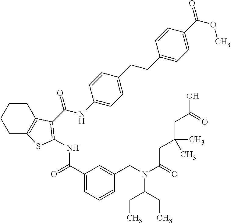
C1(C(=O)NC2=C(C(NC3=CC=C(CCC4=CC=C(C(=O)OC)C=C4)C=C3)=O)C3=C(CCCC3)S2)=CC=CC(CN(C(CC(CC(O)=O)(C)C)=O)C(CC)CC)=C1
